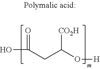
OC(CC(O[H])[CO2H])=O
